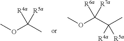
COC(C)([R4a])[R5a].COC(C(C)([R4a])[R5a])([R6a])[R7a]
